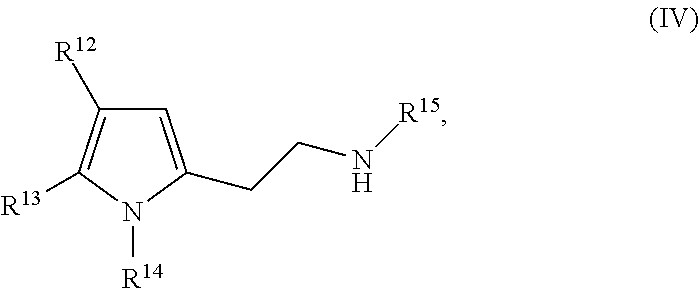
C1=C(CCN[R15])N([R14])C([R13])=C1[R12]
